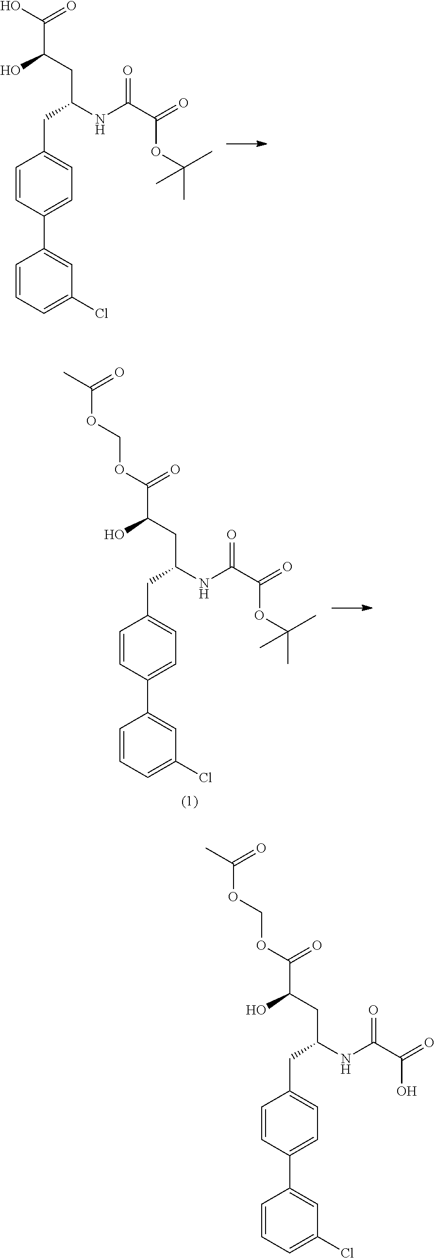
C(C(O)=O)(CC(NC(C(=O)OC(C)(C)C)=O)CC1=CC=C(C2=CC(Cl)=CC=C2)C=C1)O.C(C(OCOC(C)=O)=O)(CC(NC(C(=O)OC(C)(C)C)=O)CC1=CC=C(C2=CC(Cl)=CC=C2)C=C1)O.C(C(OCOC(C)=O)=O)(CC(NC(C(=O)O)=O)CC1=CC=C(C2=CC(Cl)=CC=C2)C=C1)O
